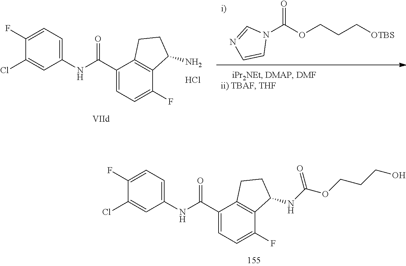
C1(Cl)=CC(NC(C2=CC=C(F)C3=C2CCC3NC(OCCCO)=O)=O)=CC=C1F.C1(Cl)=CC(NC(C2=CC=C(F)C3=C2CCC3N)=O)=CC=C1F.Cl.N1(C(OCCC[OTBS])=O)C=NC=C1
